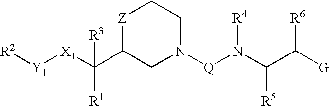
[R2][Y1][X1]C(C1CN([Q]N(C(C([G])[R6])[R5])[R4])CC[Z]1)([R1])[R3]
